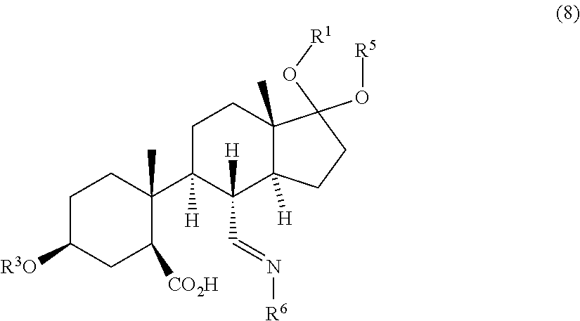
C1C([R3O])CC([CO2H])C(C2([H])C(C=N[R6])([H])C3([H])C(C)(CC2)C(O[R5])(O[R1])CC3)(C)C1
